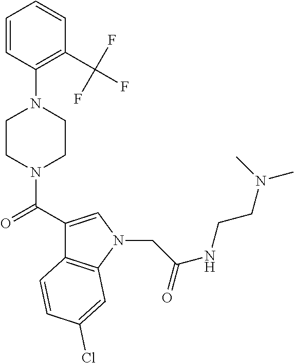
C1=CC(N2CCN(C(C3=CN(CC(NCCN(C)C)=O)C4=C3C=CC(Cl)=C4)=O)CC2)=C(C(F)(F)F)C=C1
